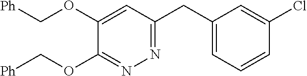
C1(OC[Ph])=NN=C(CC2=CC=CC(Cl)=C2)C=C1OC[Ph]
